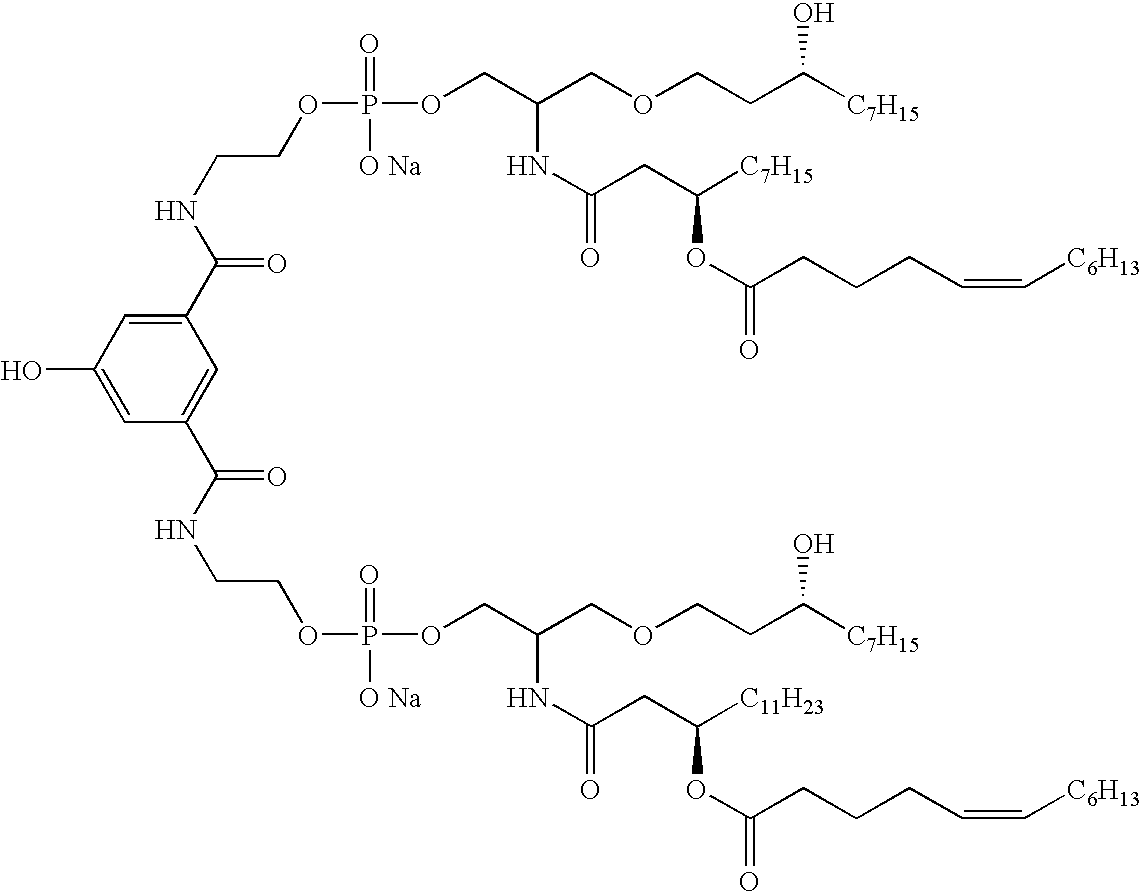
C(NC(=O)C1=CC(O)=CC(C(NCCOP([O Na])(=O)OCC(COCCC([C7H15])O)NC(=O)CC([C11H23])OC(CCCC=C[C6H13])=O)=O)=C1)COP(=O)([O Na])OCC(COCCC([C7H15])O)NC(CC([C7H15])OC(CCCC=C[C6H13])=O)=O
